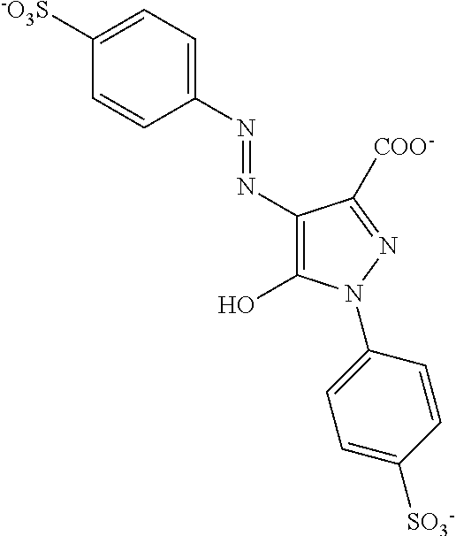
C1([-O3S])=CC=C(N=NC2=C(O)N(C3=CC=C([SO3-])C=C3)N=C2[COO-])C=C1
